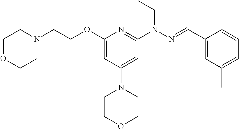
O(C1=CC(N2CCOCC2)=CC(N(N=CC2=CC(C)=CC=C2)CC)=N1)CCN1CCOCC1
